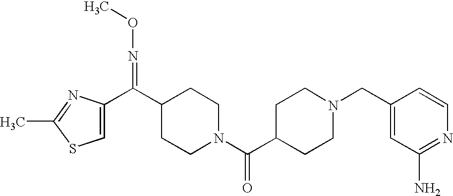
C(=NOC)(C1CCN(C(=O)C2CCN(CC3=CC(N)=NC=C3)CC2)CC1)C1=CSC(C)=N1
